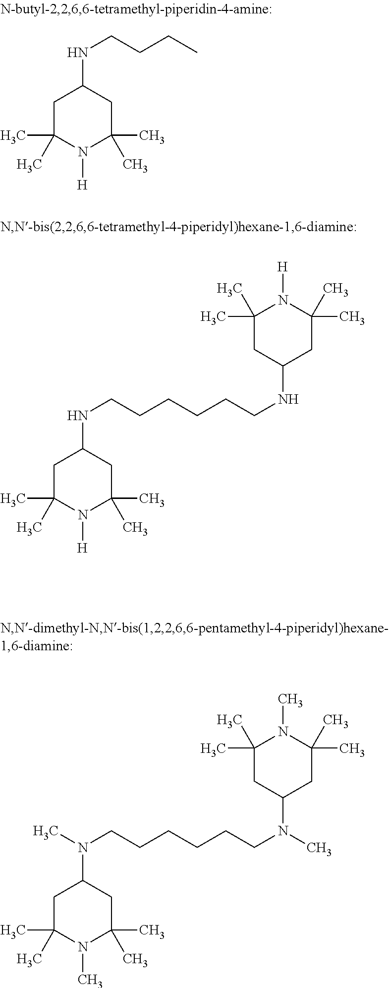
C1C(C)(C)N([H])C(C)(C)CC1NCCCC.C1C(C)(C)N([H])C(C)(C)CC1NCCCCCCNC1CC(C)(C)N([H])C(C)(C)C1.C1C(C)(C)N(C)C(C)(C)CC1N(CCCCCCN(C1CC(C)(C)N(C)C(C)(C)C1)C)C
